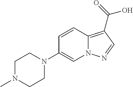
C1=CC2=C(C(=O)O)C=NN2C=C1N1CCN(C)CC1
